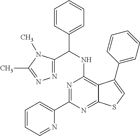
N1=C(C2=CC=CC=N2)N=C2C(=C1NC(C1=CC=CC=C1)C1=NN=C(C)N1C)C(C1=CC=CC=C1)=CS2
